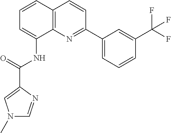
C1=CC2=C(C(NC(=O)C3=CN(C)C=N3)=C1)N=C(C1=CC=CC(C(F)(F)F)=C1)C=C2
